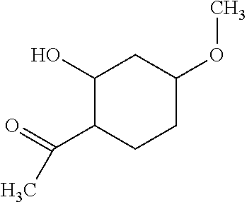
C1(O)C(C(=O)C)CCC(OC)C1
